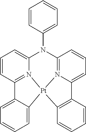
C12=N3C(=CC=C1)N(C1=CC=CC=C1)C1=N4C(=CC=C1)C1=C([Pt]34C3=CC=CC=C23)C=CC=C1
